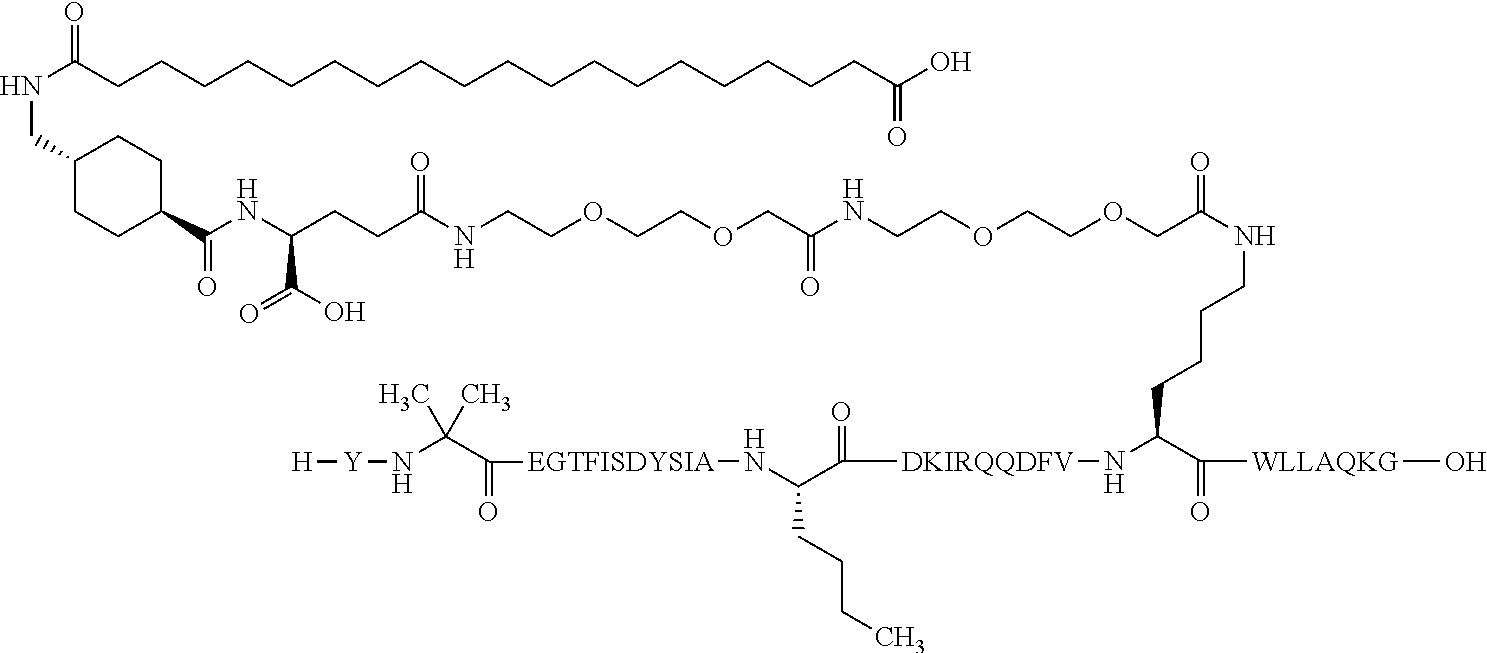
C1(CNC(=O)CCCCCCCCCCCCCCCCCCC(O)=O)CCC(C(NC(CCC(NCCOCCOCC(NCCOCCOCC(=O)NCCCCC(N[DKIRQQDFV]C(C(N[EGTFISDYSIA]C(C(N[Y][H])(C)C)=O)CCCC)=O)C(=O)[WLLAQKG]O)=O)=O)C(O)=O)=O)CC1
